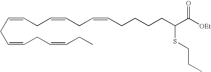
C(=CCC=CCC=CCCCCC(C([OEt])=O)SCCC)CC=CCC=CCC
